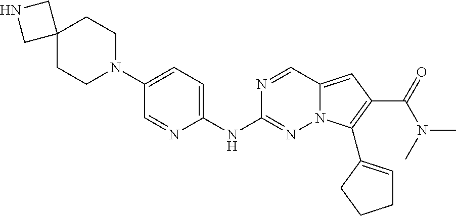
C12(CCN(C3=CC=C(NC4=NN5C(=CC(C(=O)N(C)C)=C5C5=CCCC5)C=N4)N=C3)CC1)CNC2
